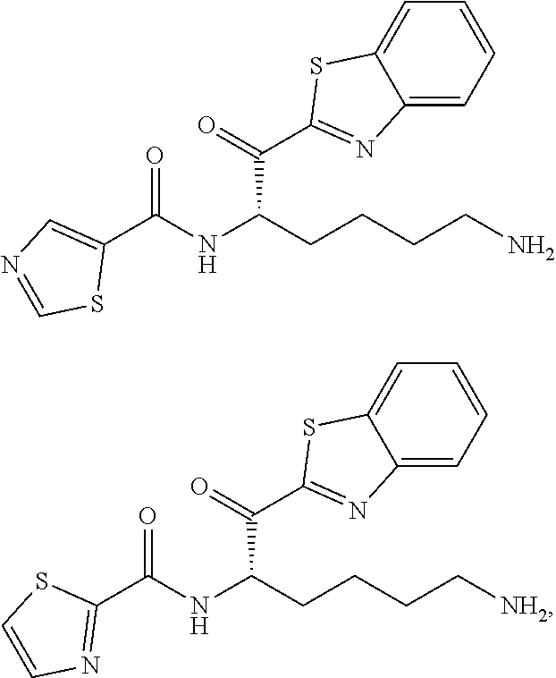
C1(C(=O)NC(C(C2=NC3=CC=CC=C3S2)=O)CCCCN)=CN=CS1.C1(C(=O)NC(C(C2=NC3=CC=CC=C3S2)=O)CCCC[NH2])=NC=CS1
